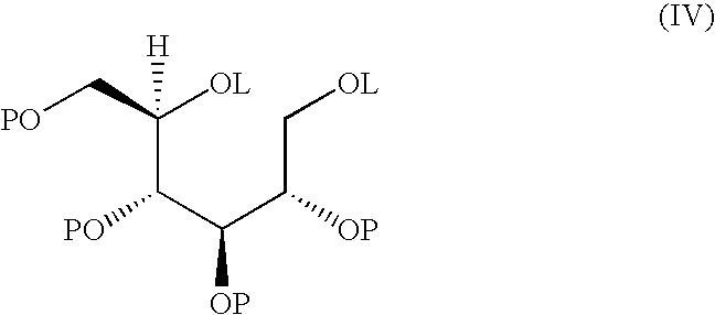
C(C(C(C(C[OL])[OP])[OP])[PO])([OL])(C[PO])[H]
